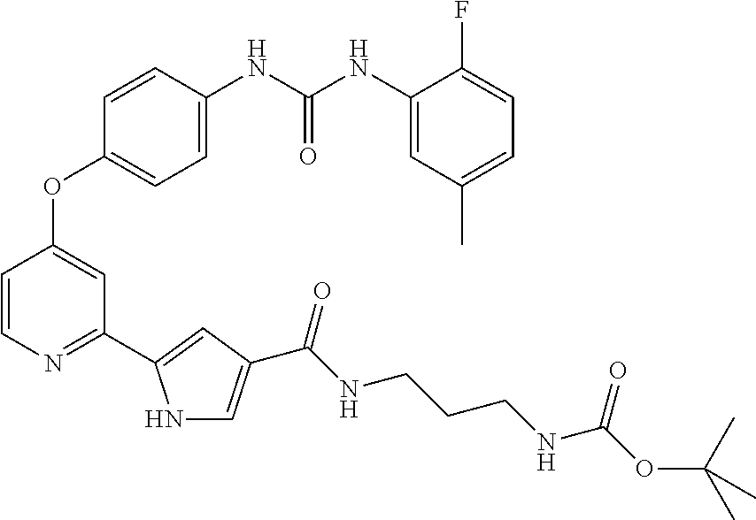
C1=C(NC(NC2=CC(C)=CC=C2F)=O)C=CC(OC2=CC(C3=CC(C(NCCCNC(OC(C)(C)C)=O)=O)=CN3)=NC=C2)=C1
